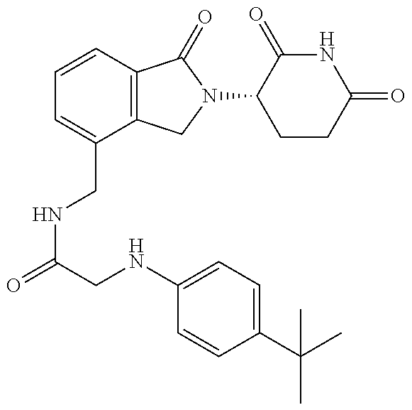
C1=CC2=C(C(CNC(=O)CNC3=CC=C(C(C)(C)C)C=C3)=C1)CN(C1CCC(=O)NC1=O)C2=O
